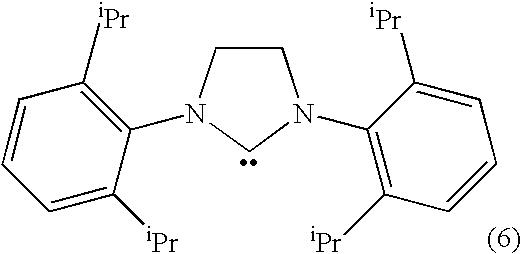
C1=C([iPr])C(N2CCN(C3=C([iPr])C=CC=C3[iPr])C2)=C([iPr])C=C1
